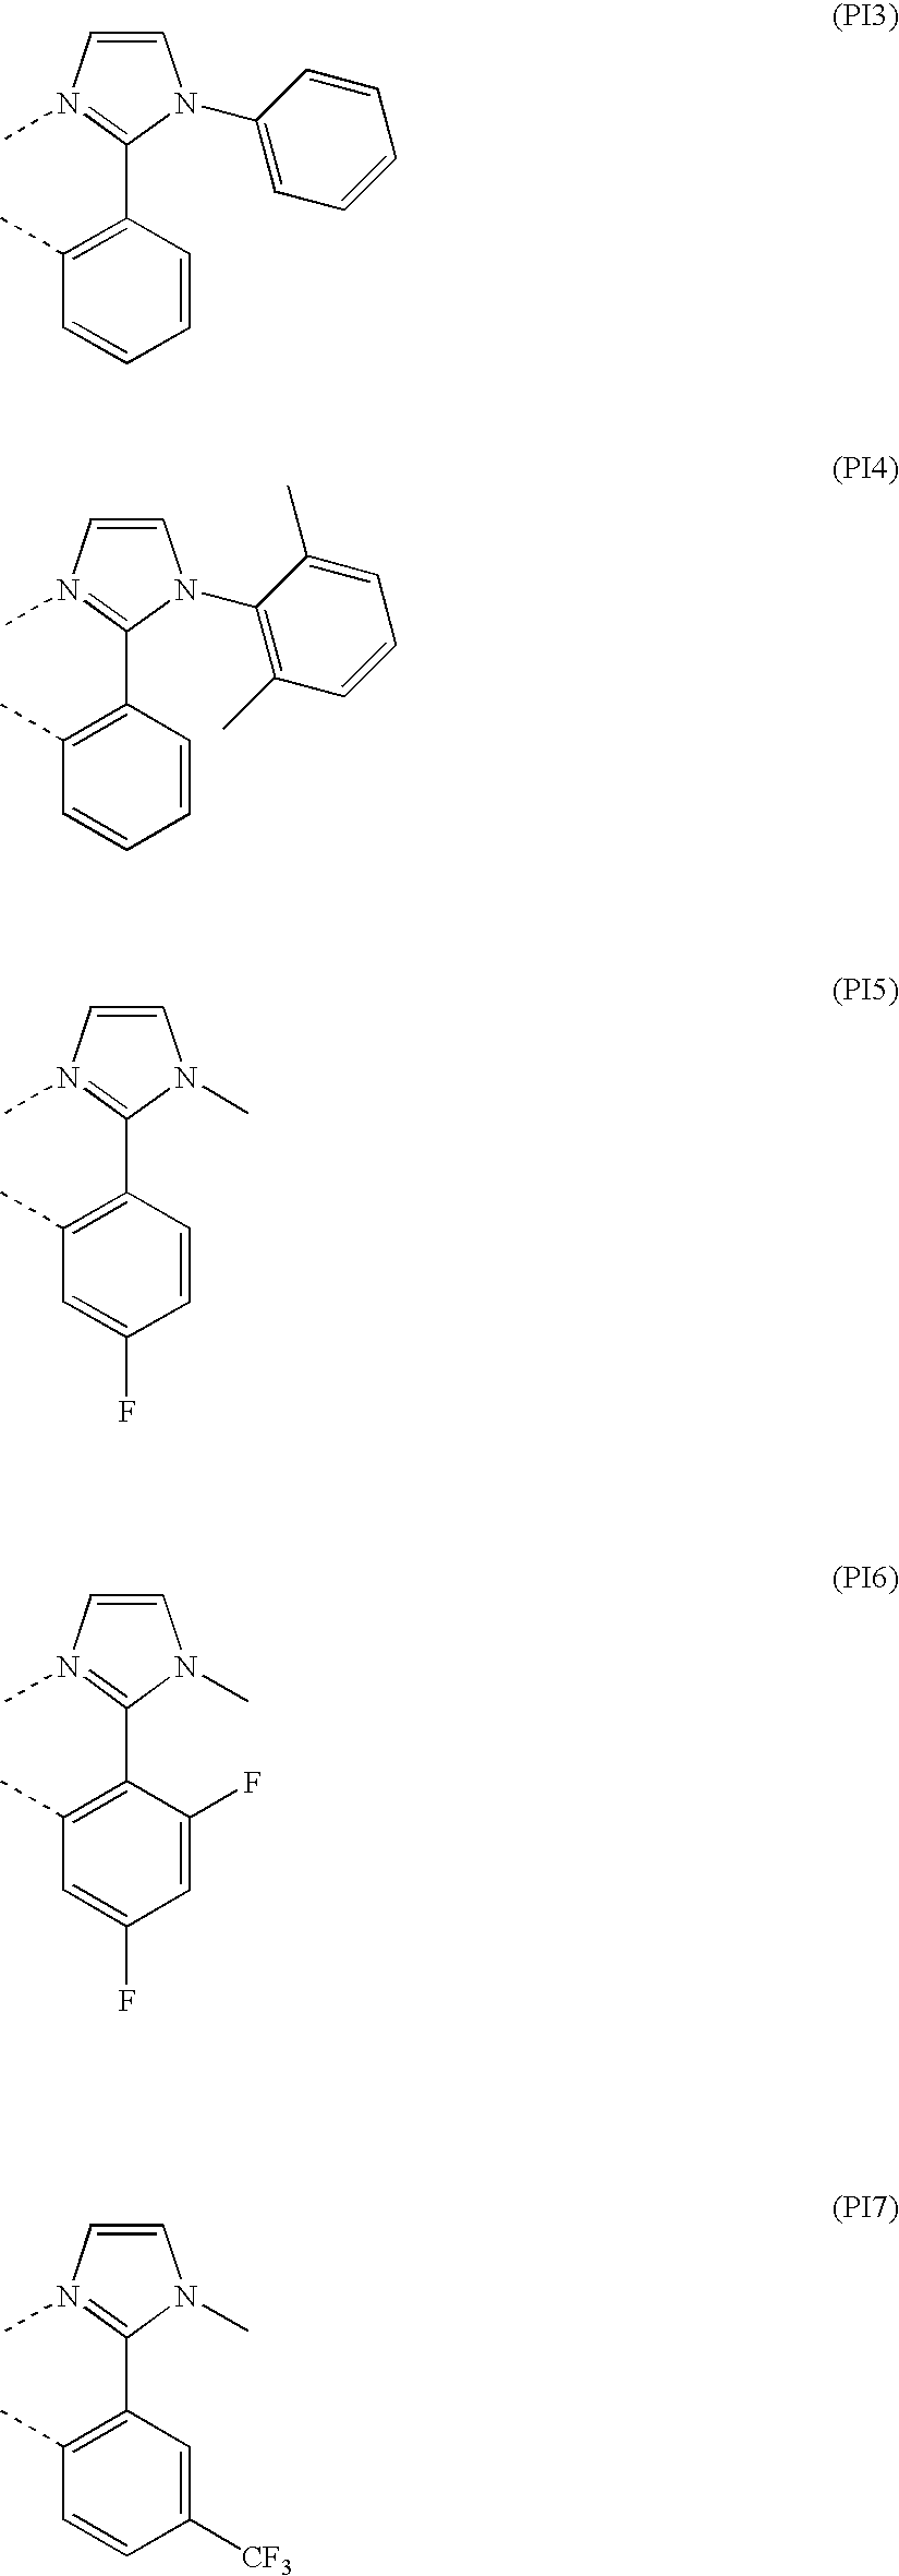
C1=CN(C)=C(C2=C(C)C=CC=C2)N1C1=CC=CC=C1.C1=CN(C)=C(C2=C(C)C=CC=C2)N1C1=C(C)C=CC=C1C.C1=CN(C)=C(C2=C(C)C=C(F)C=C2)N1C.C1=CN(C)=C(C2=C(C)C=C(F)C=C2F)N1C.C1=CN(C)=C(C2=C(C)C=CC([CF3])=C2)N1C
